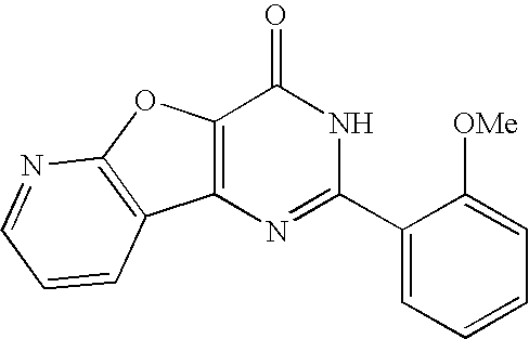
C1=NC2=C(C=C1)C1=C(O2)C(=O)NC(C2=CC=CC=C2[OMe])=N1
